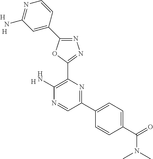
[H].C1(N)=C(C2=NN=C(C3=CC(N)=NC=C3)O2)N=C(C2=CC=C(C(N(C)C)=O)C=C2)C=N1.[H].[H]
